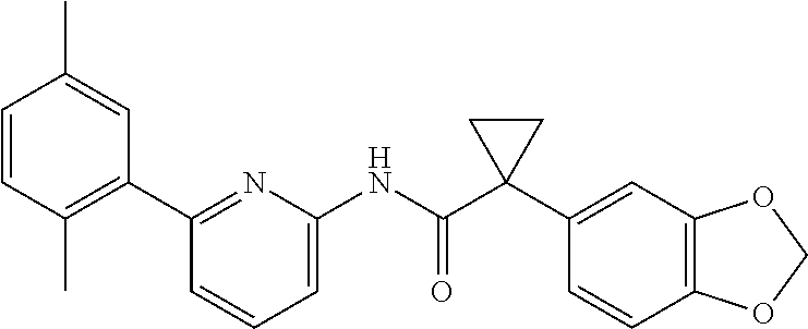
N(C(C1(C2=CC3=C(C=C2)OCO3)CC1)=O)C1=CC=CC(C2=C(C)C=CC(C)=C2)=N1
